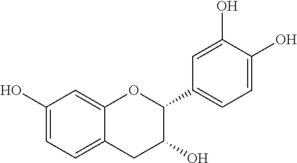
C1(O)=CC=C2C(=C1)OC(C1=CC=C(O)C(O)=C1)C(O)C2
